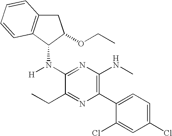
C1C2=C(C(N([H])C3=NC(NC)=C(C4=CC=C(Cl)C=C4Cl)N=C3CC)C1OCC)C=CC=C2
